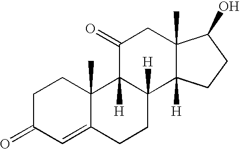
C1C(=O)C=C2C(C)(C1)C1([H])C([H])(CC2)C2([H])C(C)(CC1=O)C(O)CC2
